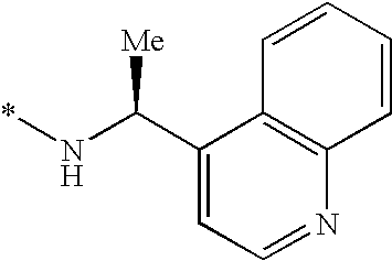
C(N*)(C1=CC=NC2=C1C=CC=C2)[Me]
